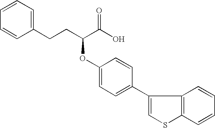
C1=CC=C(CCC(C(O)=O)OC2=CC=C(C3=CSC4=C3C=CC=C4)C=C2)C=C1
